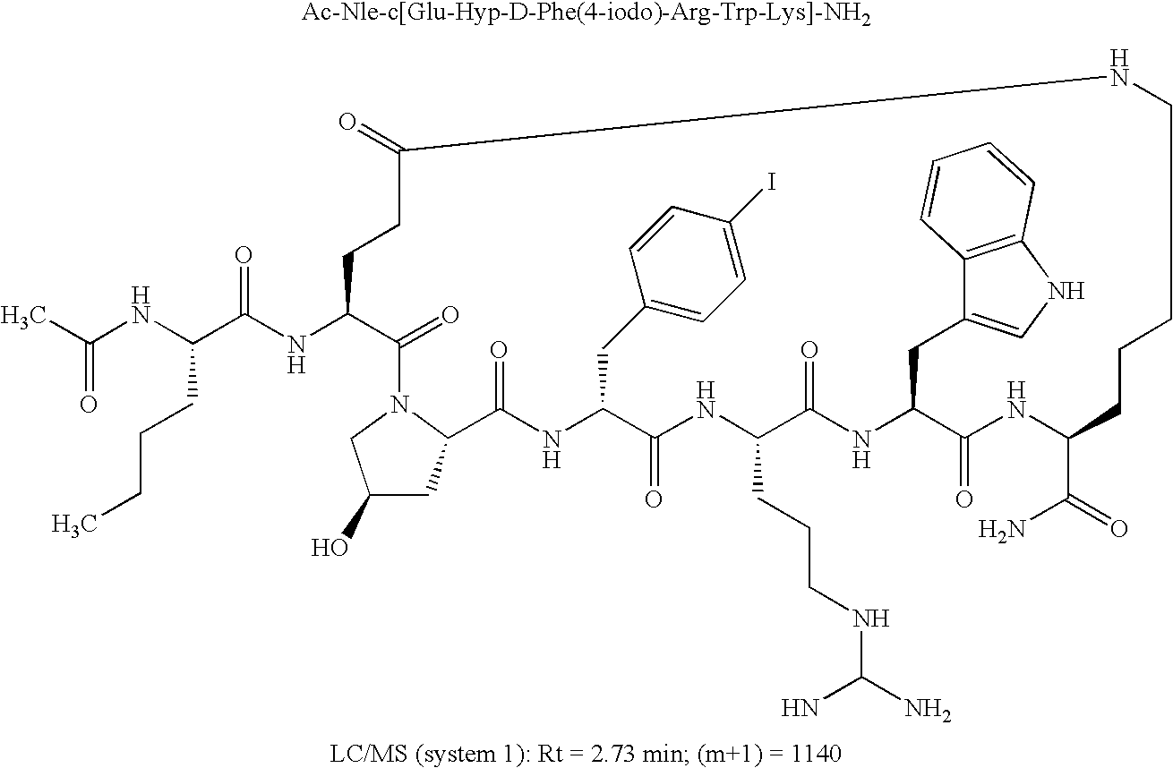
N(C1CCC(=O)NCCCCC(C(=O)N)NC(=O)C(CC2=CNC3=C2C=CC=C3)NC(=O)C(CCCNC(N)N)NC(=O)C(CC2=CC=C(I)C=C2)NC(=O)C2N(C1=O)CC(O)C2)C(C(NC(C)=O)CCCC)=O
